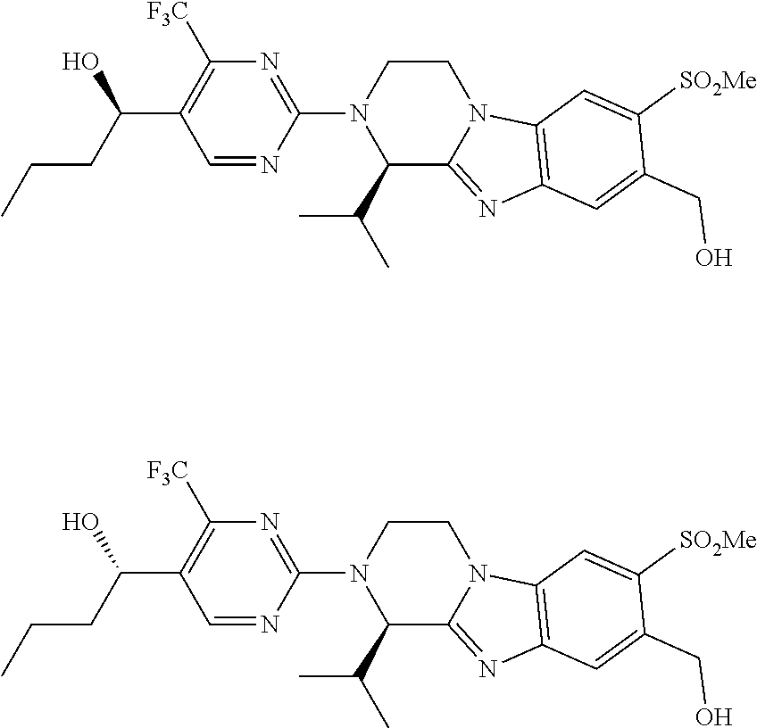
C1(C(C)C)C2=NC3=C(N2CCN1C1=NC([F3C])=C(C(CCC)O)C=N1)C=C([SO2Me])C(CO)=C3.C1(C(C)C)C2=NC3=C(N2CCN1C1=NC([F3C])=C(C(CCC)O)C=N1)C=C([SO2Me])C(CO)=C3
